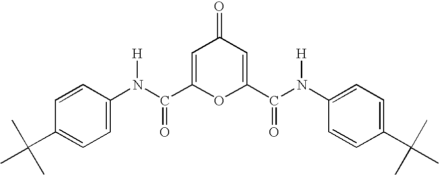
C1=C(C(N(C2=CC=C(C(C)(C)C)C=C2)[H])=O)OC(C(N(C2=CC=C(C(C)(C)C)C=C2)[H])=O)=CC1=O
